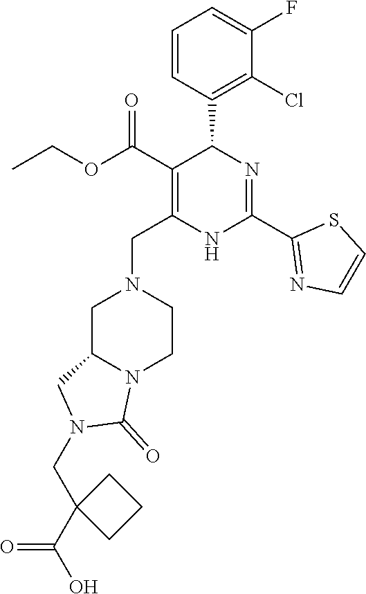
C1=CC(C2C(C(OCC)=O)=C(CN3CC4N(CC3)C(=O)N(CC3(C(O)=O)CCC3)C4)NC(C3=NC=CS3)=N2)=C(Cl)C(F)=C1
